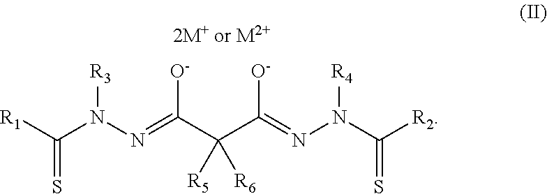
[R1]C(N(N=C(C(C(=NN(C([R2])=S)[R4])[O-])([R5])[R6])[O-])[R3])=S.[2M+ or M2+]
